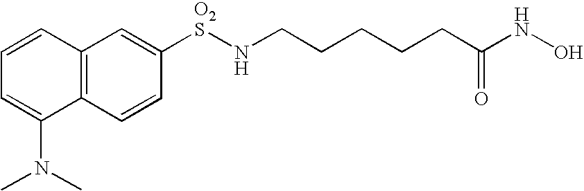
N(CCCCCC(=O)NO)[O2S]C1=CC2=C(C=C1)C(N(C)C)=CC=C2
